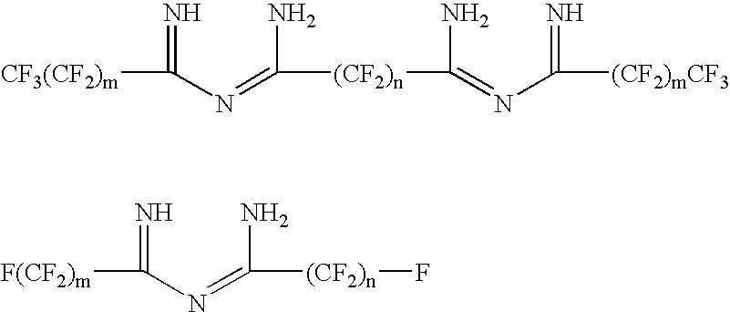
[CF3(CF2)m]C(N=C(N)[(CF2)n]C(=NC([(CF2)mCF3])=N)N)=N.[F(CF2)m]C(N=C(N)[(CF2)n]F)=N
